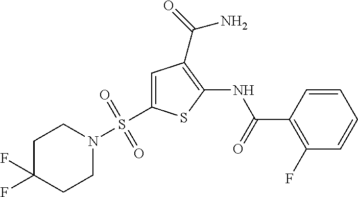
C1=C(S(N2CCC(F)(F)CC2)(=O)=O)SC(NC(=O)C2=C(F)C=CC=C2)=C1C(=O)N
